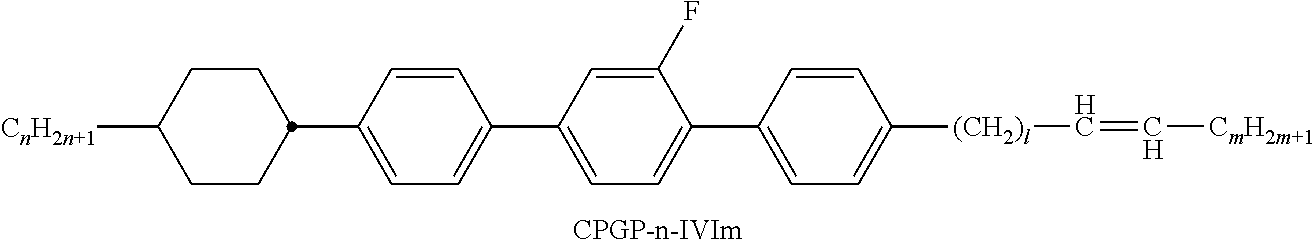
C1([CnH2n+1])CCC(C2=CC=C(C3=CC=C(C4=CC=C([(CH2)l]C=C[CmH2m+1])C=C4)C(F)=C3)C=C2)CC1
